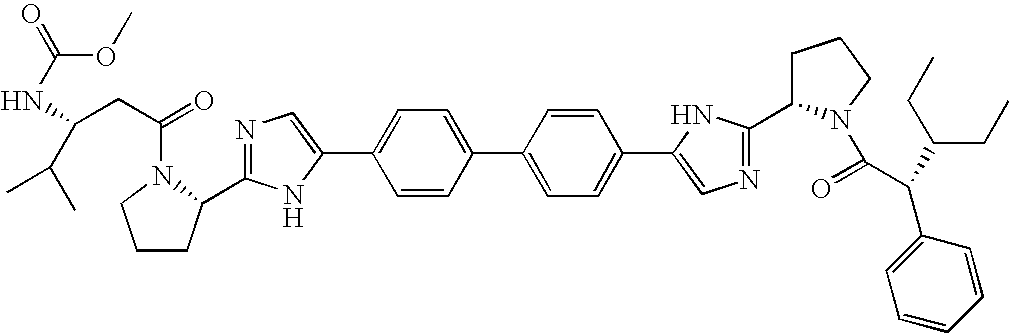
C1=CC(C2=CC=C(C3=CN=C(C4CCCN4C(=O)C(C4=CC=CC=C4)C(CC)CC)N3)C=C2)=CC=C1C1=CN=C(C2CCCN2C(CC(C(C)C)NC(=O)OC)=O)N1
